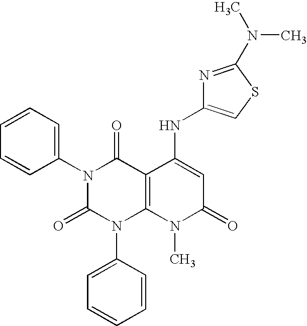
N1(C2=CC=CC=C2)C(=O)N(C2=CC=CC=C2)C2=C(C1=O)C(NC1=CSC(N(C)C)=N1)=CC(=O)N2C
